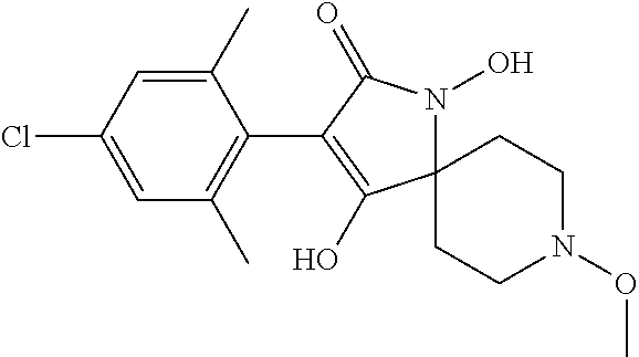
C1=C(C)C(C2=C(O)C3(N(O)C2=O)CCN(OC)CC3)=C(C)C=C1Cl
